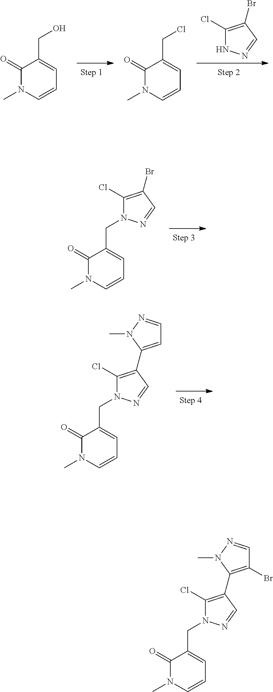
C1=C(C2=C(Cl)N(CC3=CC=CN(C)C3=O)N=C2)N(C)N=C1.BrC1=C(Cl)N(CC2=CC=CN(C)C2=O)N=C1.BrC1=C(Cl)NN=C1.OCC1=CC=CN(C)C1=O.ClCC1=CC=CN(C)C1=O.C1(Br)=C(C2=C(Cl)N(CC3=CC=CN(C)C3=O)N=C2)N(C)N=C1
